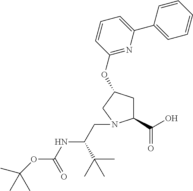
C1(C(O)=O)CC(OC2=NC(C3=CC=CC=C3)=CC=C2)CN1CC(NC(OC(C)(C)C)=O)C(C)(C)C
